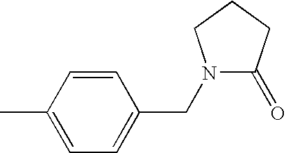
C1=CC(C)=CC=C1CN1C(=O)CCC1
